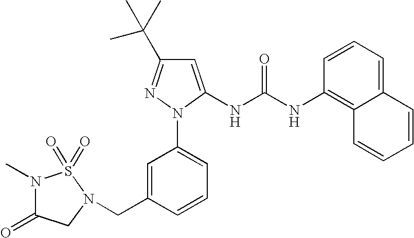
N1(C)C(=O)CN(CC2=CC(N3N=C(C(C)(C)C)C=C3NC(NC3=C4C(=CC=C3)C=CC=C4)=O)=CC=C2)S1(=O)=O
